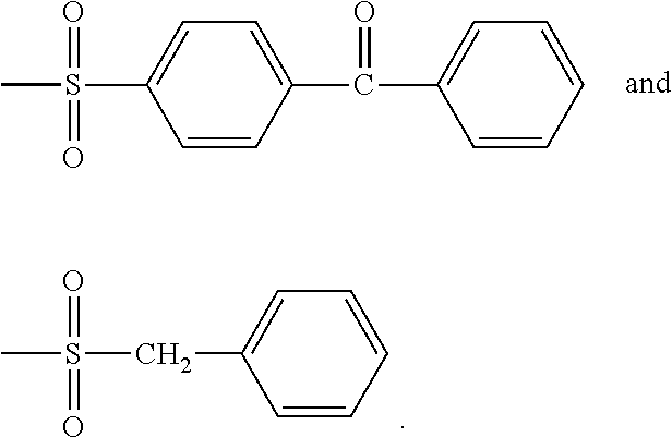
CS(C1=CC=C(C(C2=CC=CC=C2)=O)C=C1)(=O)=O.CS(CC1=CC=CC=C1)(=O)=O
